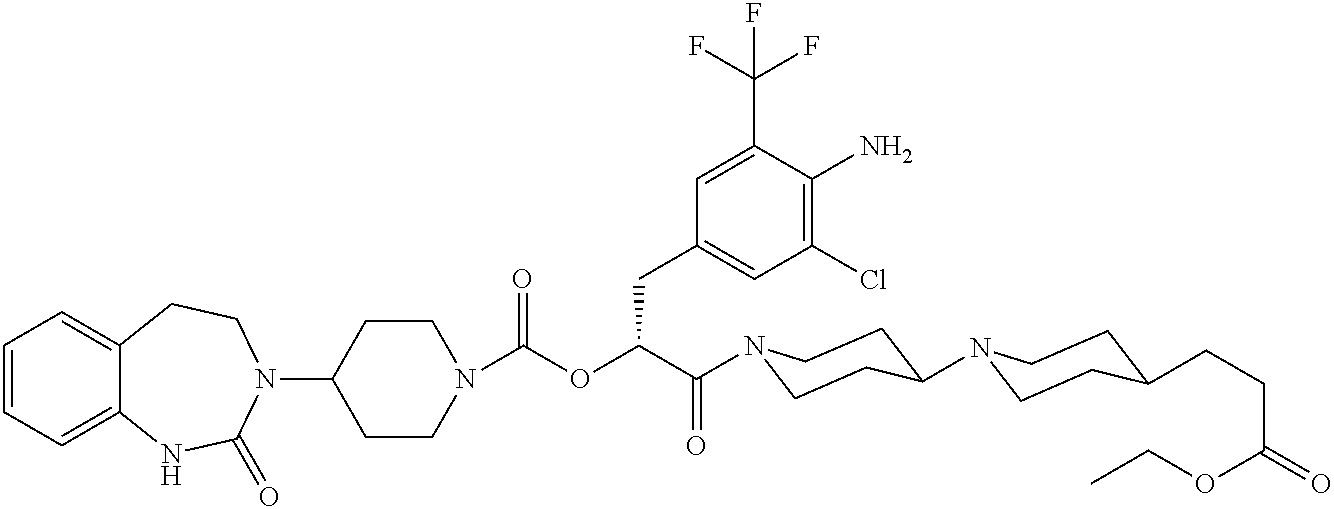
C1=CC=C2C(=C1)CCN(C1CCN(C(OC(C(=O)N3CCC(N4CCC(CCC(=O)OCC)CC4)CC3)CC3=CC(Cl)=C(N)C(C(F)(F)F)=C3)=O)CC1)C(=O)N2
